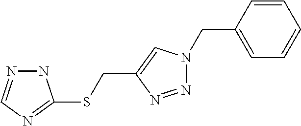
N1N=CN=C1SCC1=CN(CC2=CC=CC=C2)N=N1
